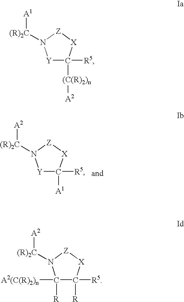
[Y]1C([A1])([R5])[X][Z]N1[(R)2C][A2].[Y]1C([(C(R)2)n][A2])([R5])[X][Z]N1[(R)2C][A1].C1([R])([A2(C(R)2)n])C([R])([R5])[X][Z]N1[(R)2C][A2]
